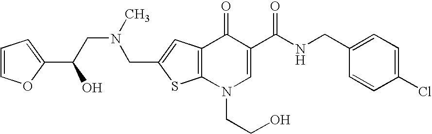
C(C1=CC2=C(S1)N(CCO)C=C(C(NCC1=CC=C(Cl)C=C1)=O)C2=O)N(CC(O)C1=CC=CO1)C
